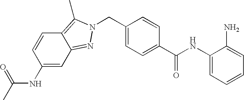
C1(NC(C2=CC=C(CN3N=C4C=C(NC(C)=O)C=CC4=C3C)C=C2)=O)=CC=CC=C1N
